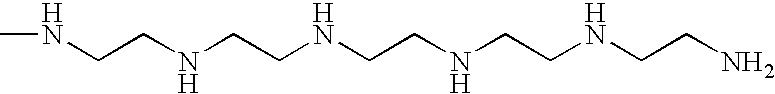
C(CNCCNCCNCCNCCN)NC
